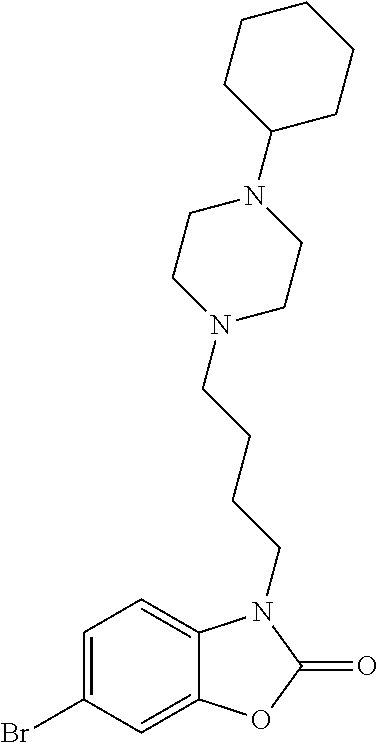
C1=C(Br)C=C2C(=C1)N(CCCCN1CCN(C3CCCCC3)CC1)C(=O)O2
